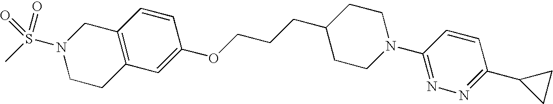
C12=C(C=C(OCCCC3CCN(C4=NN=C(C5CC5)C=C4)CC3)C=C1)CCN(S(C)(=O)=O)C2
